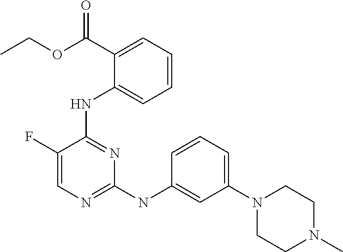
C1=CC=C(NC2=NC(NC3=CC(N4CCN(C)CC4)=CC=C3)=NC=C2F)C(C(OCC)=O)=C1
